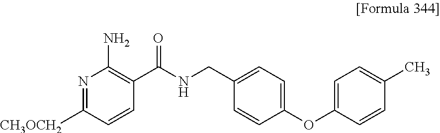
N1=C([CH3OCH2])C=CC(C(NCC2=CC=C(OC3=CC=C(C)C=C3)C=C2)=O)=C1N
